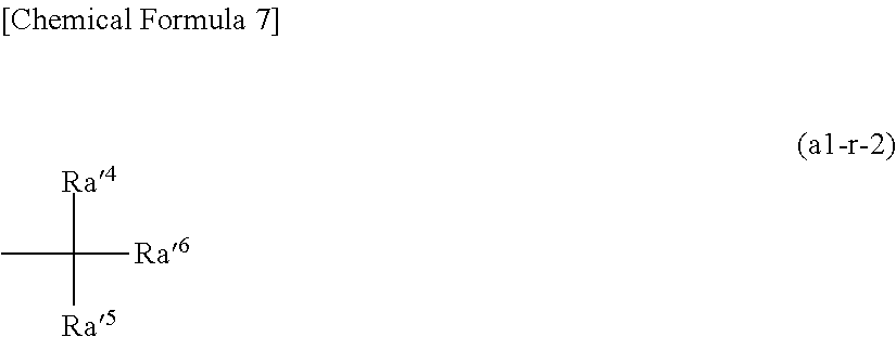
[Ra4]C([Ra6])([Ra5])C
